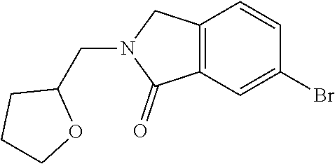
C12=C(C=C(Br)C=C1)C(=O)N(CC1CCCO1)C2
